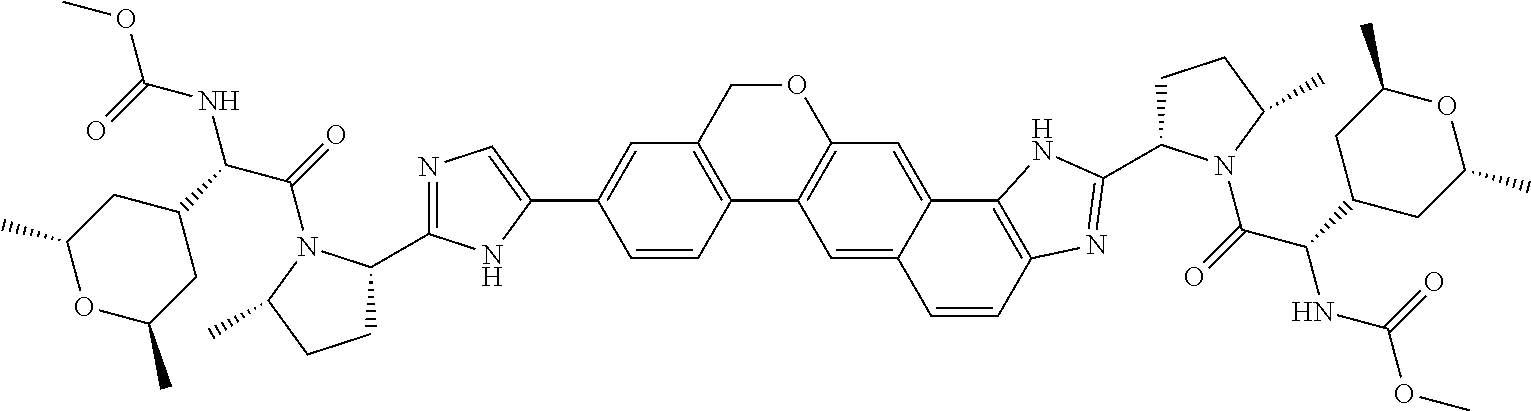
C1(C2CCC(C)N2C(=O)C(C2CC(C)OC(C)C2)NC(OC)=O)=NC=C(C2=CC3=C(C=C2)C2=C(OC3)C=C3C(=C2)C=CC2=C3NC(C3CCC(C)N3C(C(NC(=O)OC)C3CC(C)OC(C)C3)=O)=N2)N1
